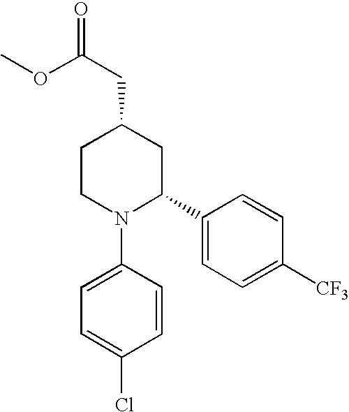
C1CN(C2=CC=C(Cl)C=C2)C(C2=CC=C([CF3])C=C2)CC1CC(=O)OC
